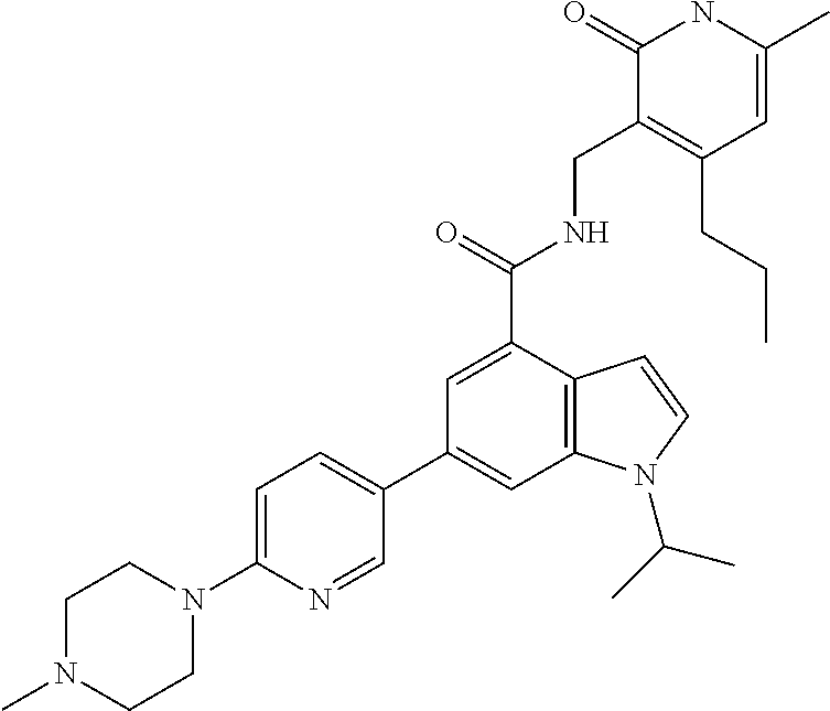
C1=C(C)NC(=O)C(CNC(C2=CC(C3=CC=C(N4CCN(C)CC4)N=C3)=CC3=C2C=CN3C(C)C)=O)=C1CCC
